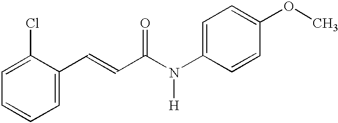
C1(Cl)=CC=CC=C1C=CC(N(C1=CC=C(OC)C=C1)[H])=O
